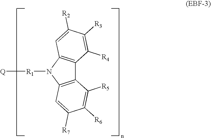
C12=C(N([R1][Q])C3=C1C([R4])=C([R3])C([R2])=C3)C=C([R7])C([R6])=C2[R5]
